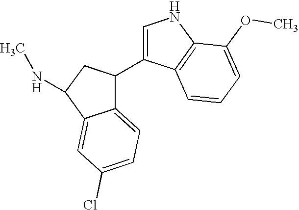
C1=C(C2C3=CC=C(Cl)C=C3C(NC)C2)C2=C(N1)C(OC)=CC=C2
